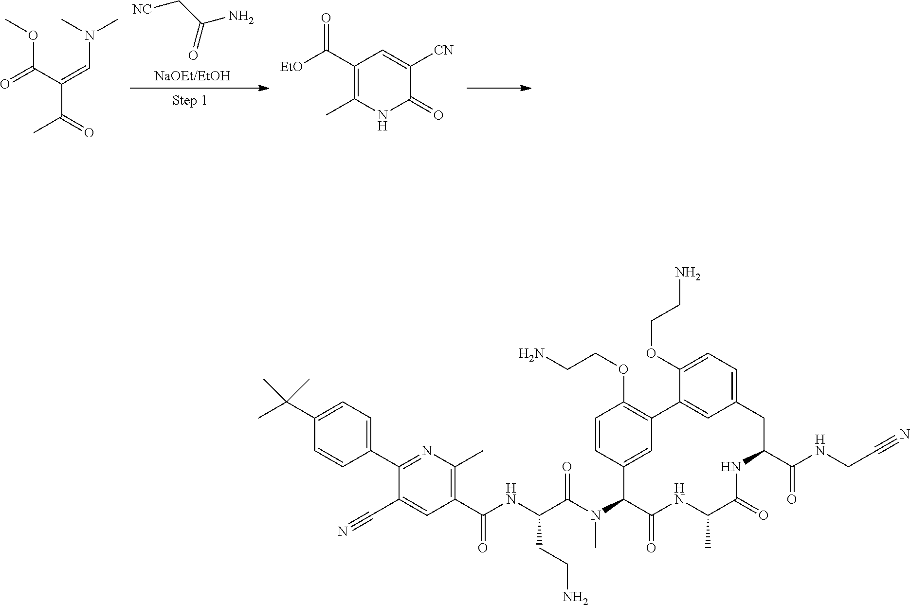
O(C(C(=CN(C)C)C(C)=O)=O)C.[NC]CC(N)=O.C1(C([EtO])=O)=C(C)NC(=O)C([CN])=C1.C1(C(C)(C)C)=CC=C(C2=NC(C)=C(C(NC(C(N(C3C(=O)NC(C)C(=O)NC(C(=O)NCC#N)CC4=CC=C(OCCN)C(=C4)C4=C(OCCN)C=CC3=C4)C)=O)CCN)=O)C=C2C#N)C=C1
